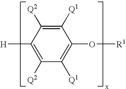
C1([Q1])=C([Q2])C([H])=C([Q2])C([Q1])=C1O[R1]
